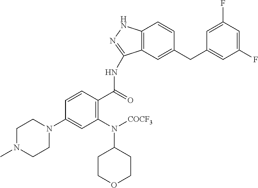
C1=CC(C(=O)NC2=NNC3=C2C=C(CC2=CC(F)=CC(F)=C2)C=C3)=C(N([COCF3])C2CCOCC2)C=C1N1CCN(C)CC1
